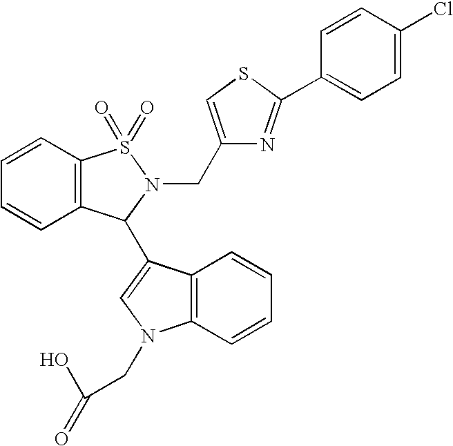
C12=C(C=CC=C1)N(CC(=O)O)C=C2C1C2=C(C=CC=C2)S(=O)(=O)N1CC1=CSC(C2=CC=C(Cl)C=C2)=N1
